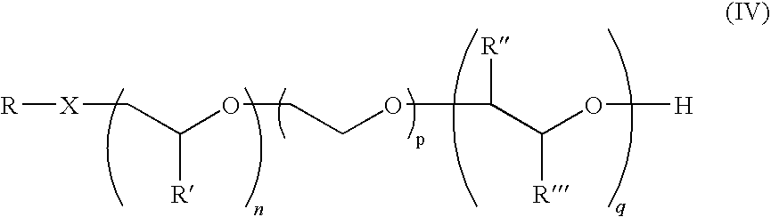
[R][X]CC(OCCOC([R])C(O[H])[R])[R]
